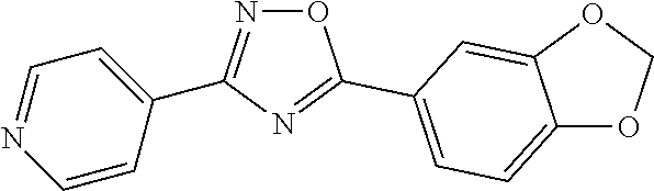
C1(C2=NOC(C3=CC=C4OCOC4=C3)=N2)=CC=NC=C1
